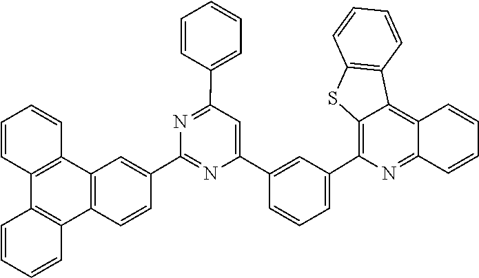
C1(C2=CC3=C(C4=C(C5=C3C=CC=C5)C=CC=C4)C=C2)=NC(C2=CC(C3=C4C(=C5C(=N3)C=CC=C5)C3=C(C=CC=C3)S4)=CC=C2)=CC(C2=CC=CC=C2)=N1
